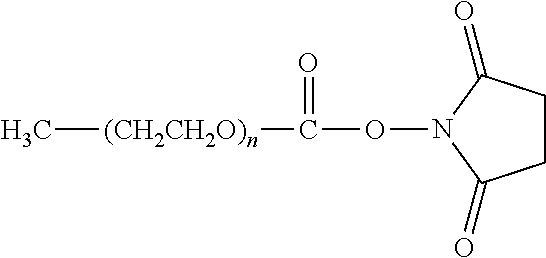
C[(CH2CH2O)n]C(=O)ON1C(=O)CCC1=O
